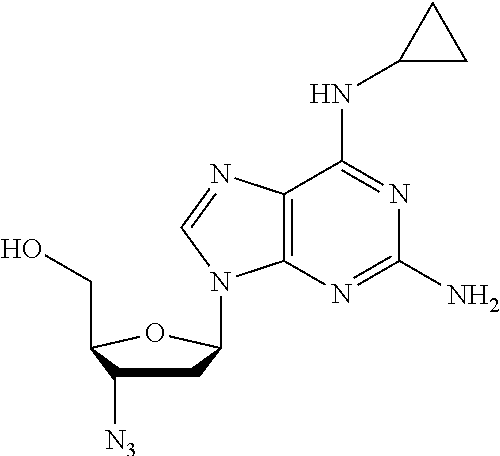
C12=C(N=C(N)N=C1NC1CC1)N(C1CC([N3])C(CO)O1)C=N2
